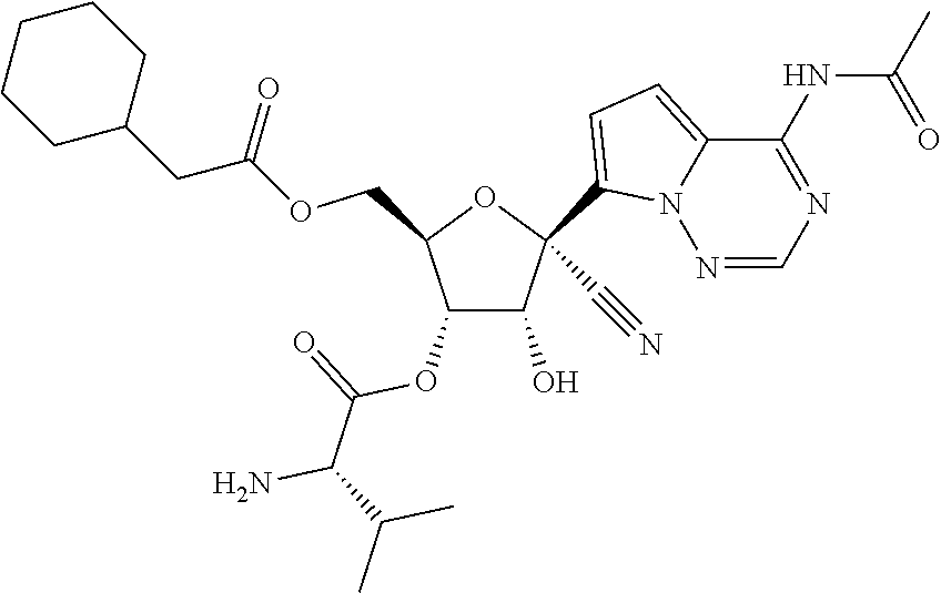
C1(O)C(OC(=O)C(N)C(C)C)C(COC(CC2CCCCC2)=O)OC1(C1=CC=C2N1N=CN=C2NC(=O)C)C#N
